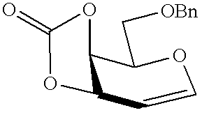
C12C(C[OBn])OC=CC1OC(=O)O2
